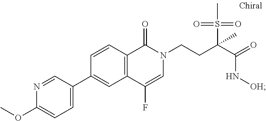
COC1=CC=C(C2=CC3=C(C=C2)C(=O)N(CCC(S(=O)(=O)C)(C(=O)N[OH])C)C=C3F)C=N1
